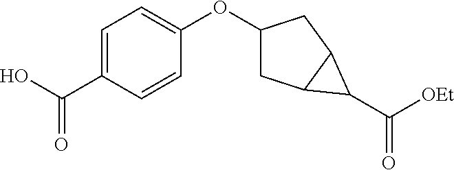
C1=C(C(O)=O)C=CC(OC2CC3C(C2)C3C([OEt])=O)=C1
